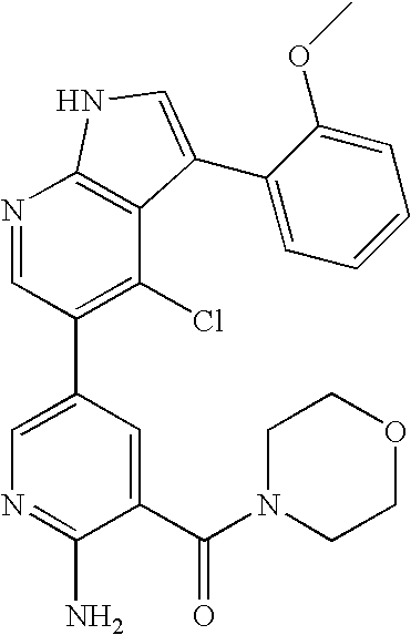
N1=CC(C2=CN=C(N)C(C(N3CCOCC3)=O)=C2)=C(Cl)C2=C1NC=C2C1=CC=CC=C1OC
